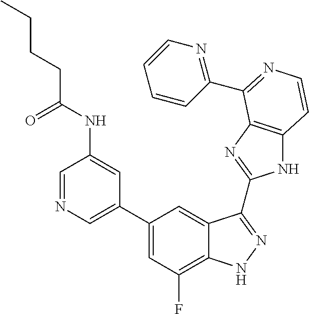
C1(C2=CN=CC(NC(CCCC)=O)=C2)=CC(F)=C2C(=C1)C(C1=NC3=C(N1)C=CN=C3C1=NC=CC=C1)=NN2
